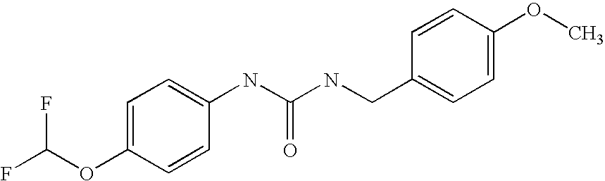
FC(OC1=CC=C(NC(NCC2=CC=C(OC)C=C2)=O)C=C1)F
